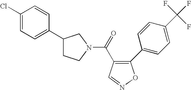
C1(C2=CC=C(C(F)(F)F)C=C2)=C(C(=O)N2CC(C3=CC=C(Cl)C=C3)CC2)C=NO1
